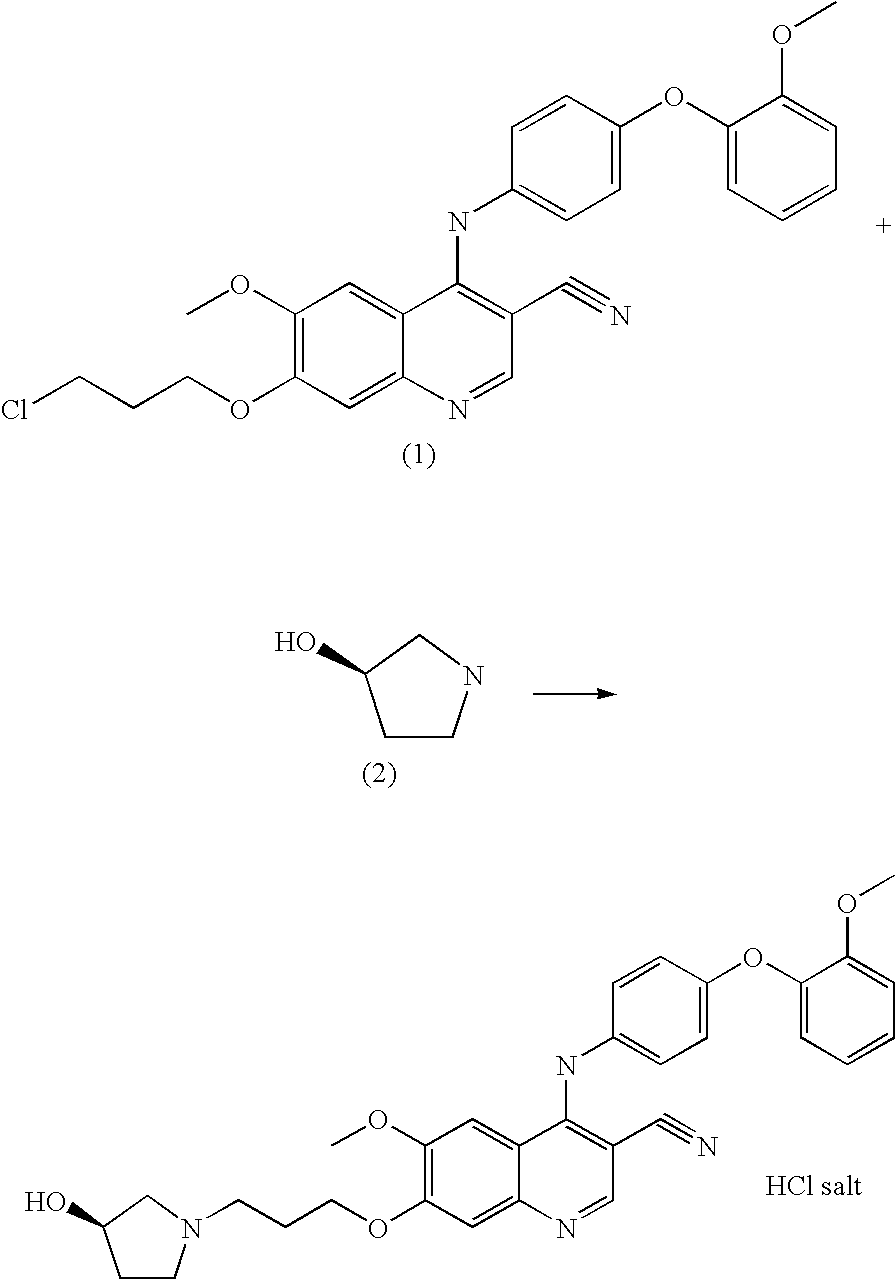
ClCCCOC1=C(OC)C=C2C(=C1)N=CC(C#N)=C2NC1=CC=C(OC2=CC=CC=C2OC)C=C1.C(CCOC1=C(OC)C=C2C(=C1)N=CC(C#N)=C2NC1=CC=C(OC2=CC=CC=C2OC)C=C1)N1CCC(O)C1.C1CNCC1O
